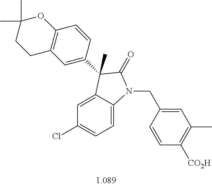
C1=C2C(=CC=C1Cl)N(CC1=CC(C)=C([CO2H])C=C1)C(=O)C2(C)C1=CC2=C(C=C1)OC(C)(C)CC2
